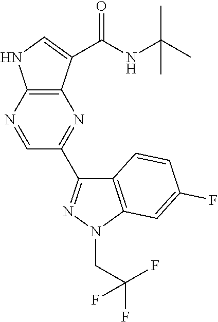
C1=NC2=C(N=C1C1=NN(CC(F)(F)F)C3=C1C=CC(F)=C3)C(C(NC(C)(C)C)=O)=CN2
